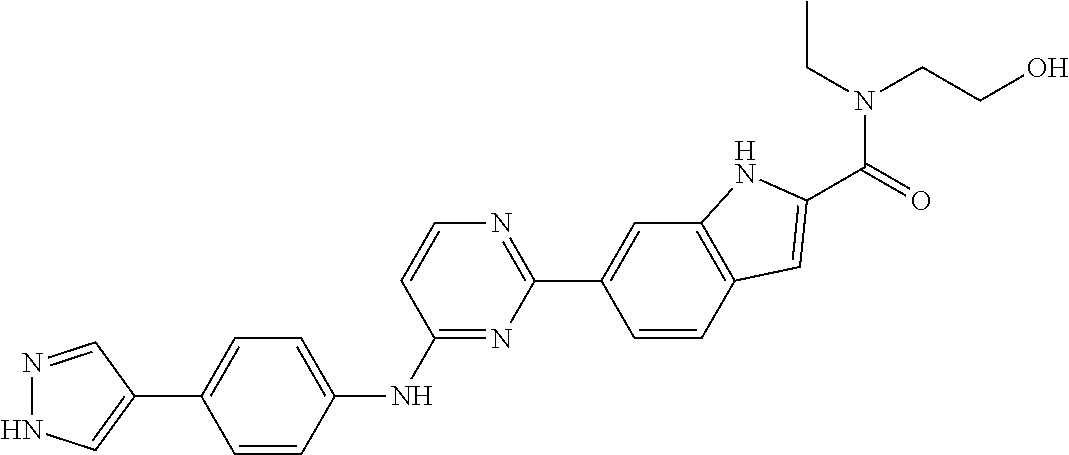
C12=C(C=CC(C3=NC=CC(NC4=CC=C(C5=CNN=C5)C=C4)=N3)=C1)C=C(C(=O)N(CC)CCO)N2
